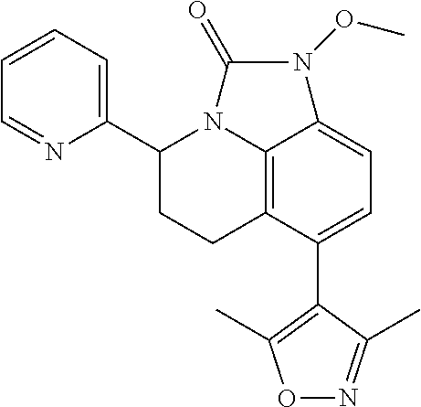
C12=C3C(C4=C(C)ON=C4C)=CC=C1N(OC)C(=O)N2C(C1=CC=CC=N1)CC3
